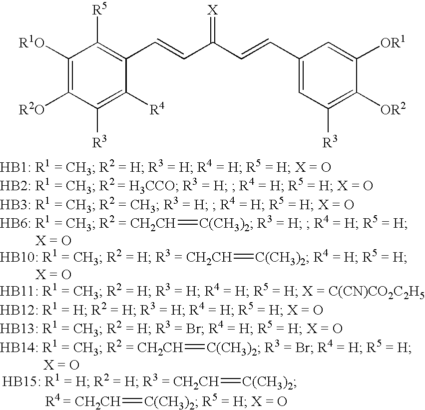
[CH2CH]=[C(CH3)2].[CH2CH]=[C(CH3)2].[CH2CH]=[C(CH3)2].[CH2CH]=[C(CH3)2].[CH2CH]=[C(CH3)2].C1([R1O])=C([R2O])C([R3])=C([R4])C(C=CC(C=CC2=CC([R3])=C([OR2])C([OR1])=C2)=[X])=C1[R5]
